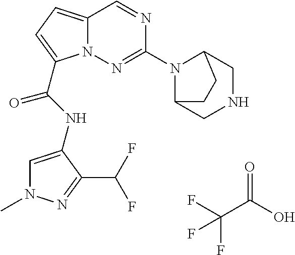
O=C(O)C(F)(F)F.N1=CC2=CC=C(C(NC3=CN(C)N=C3C(F)F)=O)N2N=C1N1C2CNCC1CC2
